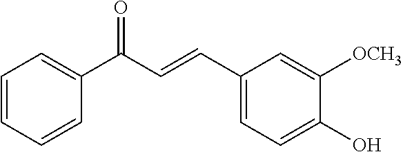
C1([OCH3])=CC(C=CC(C2=CC=CC=C2)=O)=CC=C1O
